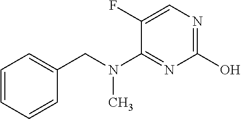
C1(CN(C2=NC(O)=NC=C2F)C)=CC=CC=C1
